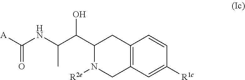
C12=C(C=C([R1c])C=C1)CN([R2e])C(C(C(NC([A])=O)C)O)C2
